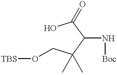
OC(C(C(CO[TBS])(C)C)N[Boc])=O
